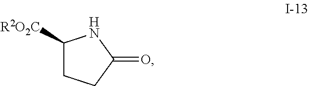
C1([R2O2C])CCC(=O)N1
